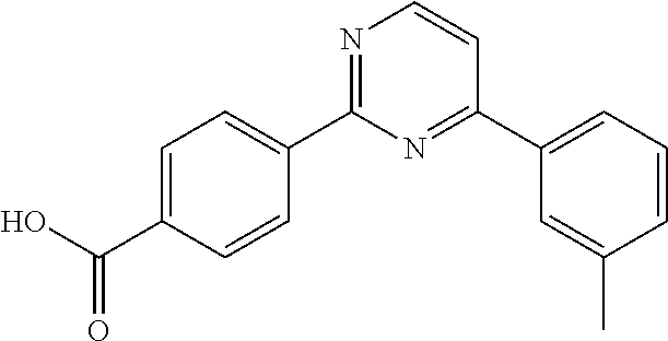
C1=C(C(O)=O)C=CC(C2=NC=CC(C3=CC=CC(C)=C3)=N2)=C1
